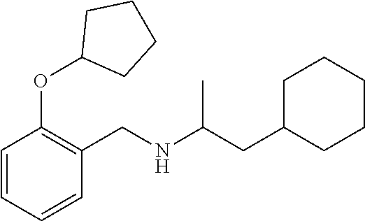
C1=CC(OC2CCCC2)=C(CNC(CC2CCCCC2)C)C=C1
